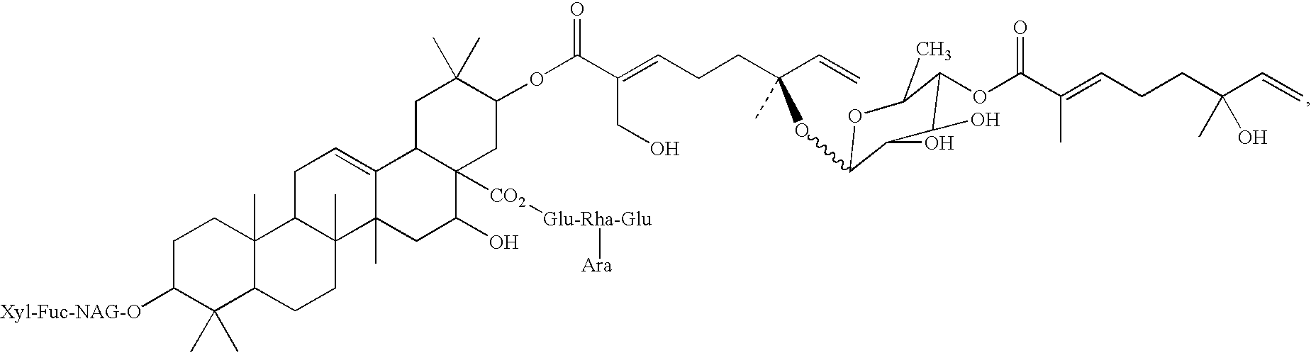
C1CC2(C)C(C(C)(C)C1[Xyl-Fuc-NAG-O])CCC1(C)C2CC=C2C1(C)CC(O)C1([CO2][Glu-Rha-Glu][Ara])C2CC(C)(C)C(OC(C(=CCCC(C=C)(OC2OC(C)C(OC(C(=CCCC(C=C)(C)O)C)=O)C(O)C2O)C)CO)=O)C1
